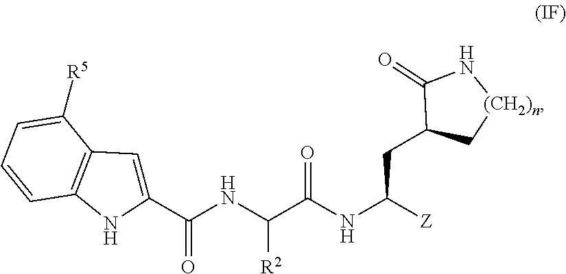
C1(C(NC(C(NC([Z])CC2C(=O)N[(CH2)n]C2)=O)[R2])=O)=CC2=C(N1)C=CC=C2[R5]
